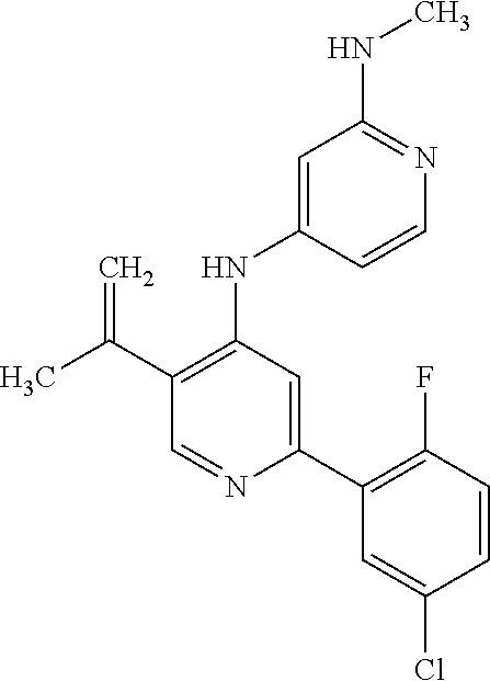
C1(NC2=C(C(C)=C)C=NC(C3=C(F)C=CC(Cl)=C3)=C2)=CC(NC)=NC=C1
